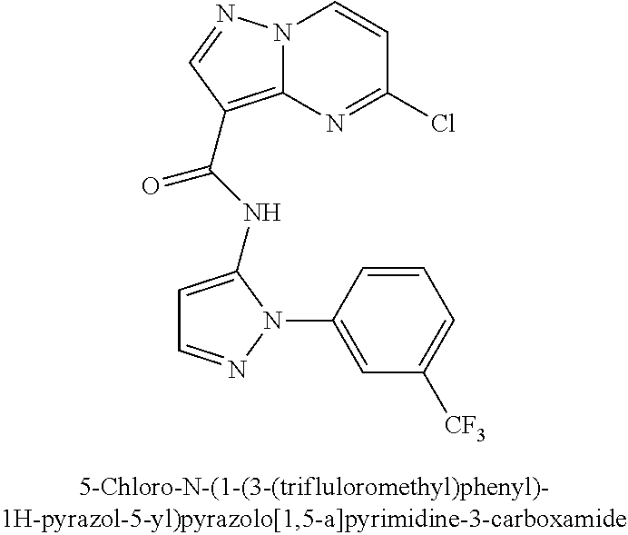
N12C(=C(C(NC3=CC=NN3C3=CC([CF3])=CC=C3)=O)C=N1)N=C(Cl)C=C2
